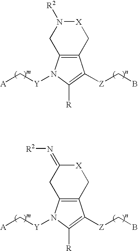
C1C2=C(C[X]N1[R2])C([Z]CB)=C([R])N2[Y]C[A].C1C2=C(C[X]C1=N[R2])C([Z]CB)=C([R])N2[Y]C[A]
